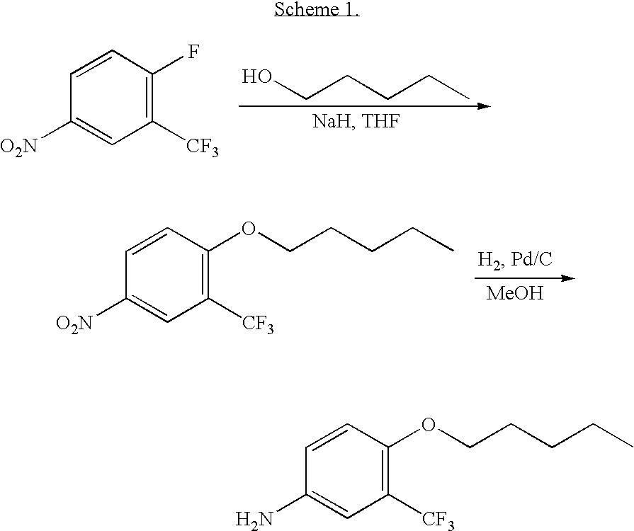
OCCCCC.C1=CC([O2N])=CC([CF3])=C1F.[MeOH].C1=CC([O2N])=CC([CF3])=C1OCCCCC.C1=CC(N)=CC([CF3])=C1OCCCCC
